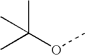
C(OC)(C)(C)C
